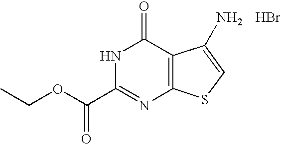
N1C(C(OCC)=O)=NC2=C(C1=O)C(N)=CS2.Br
